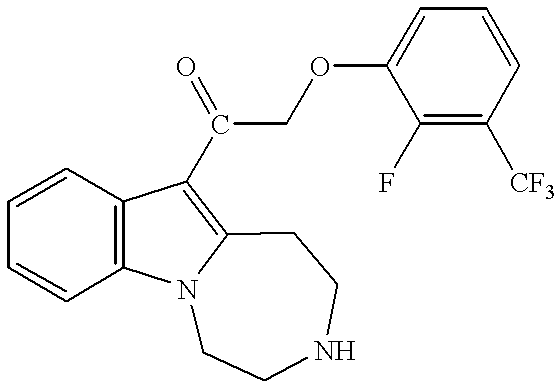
C1=CC2=C(C=C1)C(C(COC1=CC=CC([CF3])=C1F)=O)=C1N2CCNCC1
